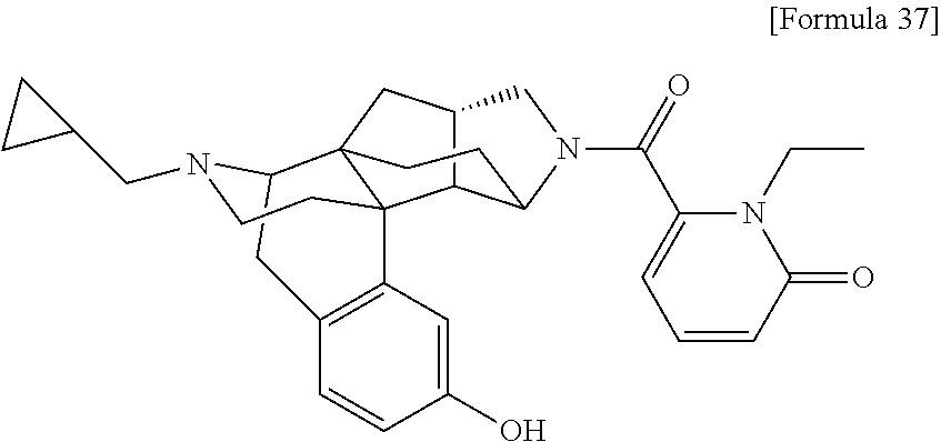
C12C3C(N(C(=O)C4=CC=CC(=O)N4CC)C1)CCC1(C2)C32C3=C(CC1N(CC1CC1)CC2)C=CC(O)=C3
